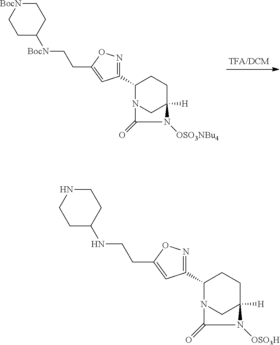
C1(C2=NOC(CCNC3CCNCC3)=C2)N2CC([H])(CC1)N([OSO3H])C2=O.C1(C2=NOC(CC[BocN]C3CC[BocN]CC3)=C2)N2CC([H])(CC1)N([OSO3NBu4])C2=O
